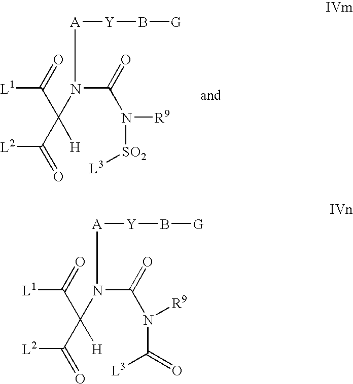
[L1]C(=O)C(C([L2])=O)(N(C(=O)N([SO2][L3])[R9])[A][Y]B[G])[H].[L1]C(=O)C(C([L2])=O)(N(C(=O)N(C([L3])=O)[R9])[A][Y]B[G])[H]
